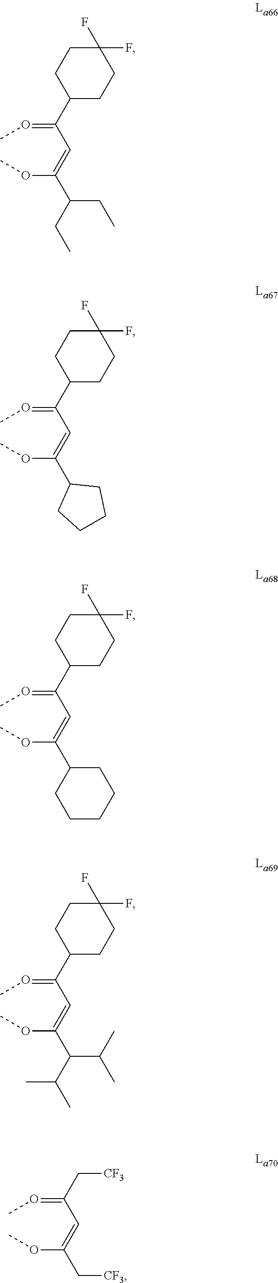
O(C(=CC(=OC)C1CCC(F)(F)CC1)C(CC)CC)C.O(C(=CC(=OC)C1CCC(F)(F)CC1)C1CCCC1)C.O(C(=CC(=OC)C1CCC(F)(F)CC1)C1CCCCC1)C.O(C(=CC(=OC)C1CCC(F)(F)CC1)C(C(C)C)C(C)C)C.O(C(=CC(=OC)C[CF3])C[CF3])C
